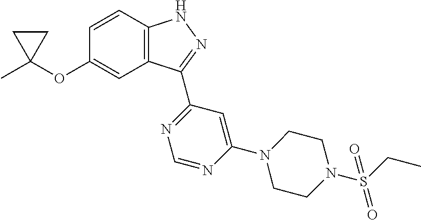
C1C(C)(OC2=CC3=C(C=C2)NN=C3C2=NC=NC(N3CCN(S(CC)(=O)=O)CC3)=C2)C1
